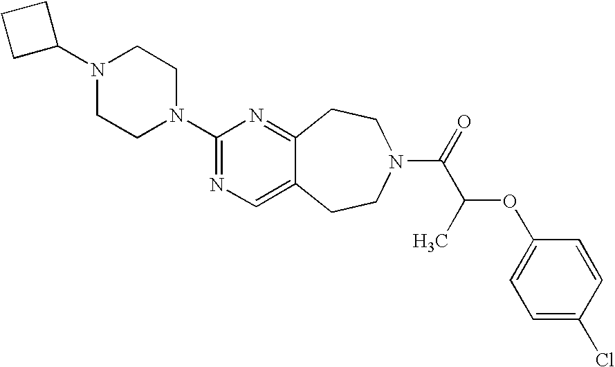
C1C(N2CCN(C3=NC=C4C(=N3)CCN(C(C(OC3=CC=C(Cl)C=C3)C)=O)CC4)CC2)CC1
